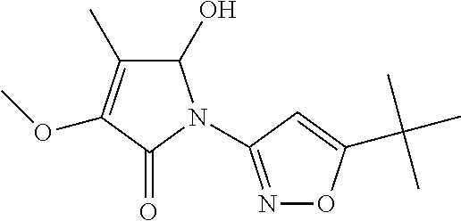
C1(O)C(C)=C(OC)C(=O)N1C1=NOC(C(C)(C)C)=C1
